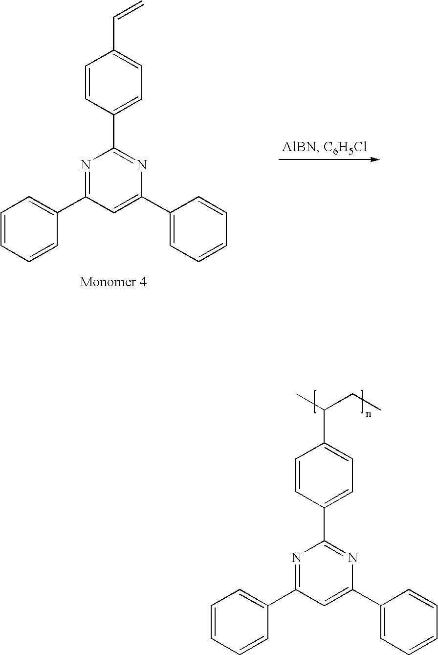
C1=CC(C2=NC(C3=CC=CC=C3)=CC(C3=CC=CC=C3)=N2)=CC=C1C=C.C1=CC(C2=NC(C3=CC=CC=C3)=CC(C3=CC=CC=C3)=N2)=CC=C1C(CC)C
